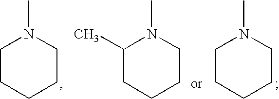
C1CCCCN1C.C1(C)CCCCN1C.C1CCCCN1C
